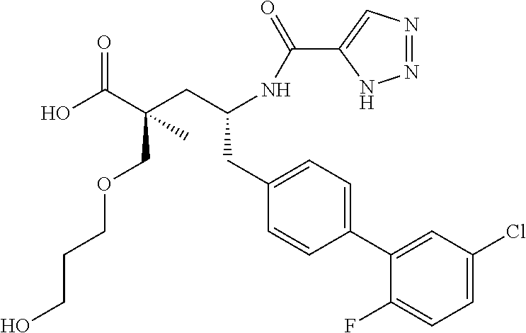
C1(F)=CC=C(Cl)C=C1C1=CC=C(CC(CC(C(O)=O)(COCCCO)C)NC(C2=CN=NN2)=O)C=C1
